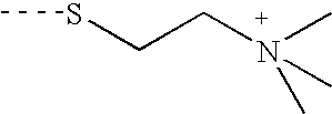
CSCCN(C)(C)C
